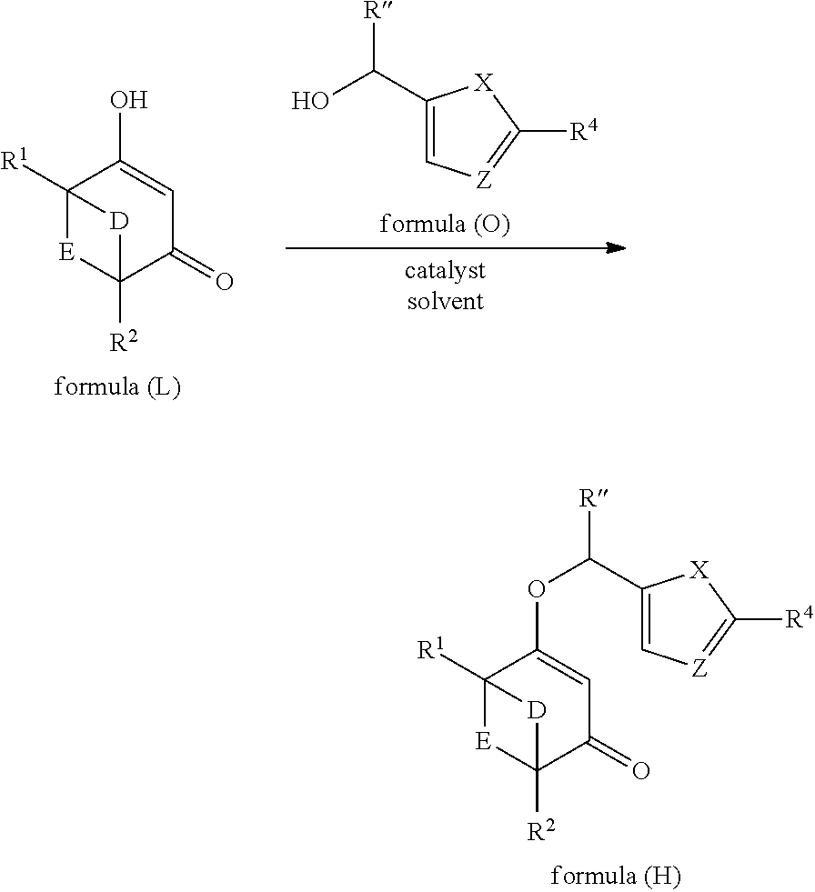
C12([R1])[E]C([R2])(C(=O)C=C1OC(C1=C[Z]=C([R4])[X]1)[R])[D]2.C12([R1])[E]C([R2])(C(=O)C=C1O)[D]2.OC(C1=C[Z]=C([R4])[X]1)[R]
